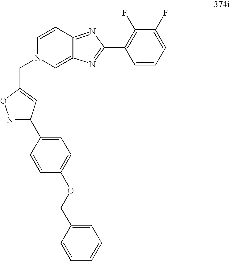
C1=CC2=NC(C3=C(F)C(F)=CC=C3)=NC2=CN1CC1=CC(C2=CC=C(OCC3=CC=CC=C3)C=C2)=NO1
